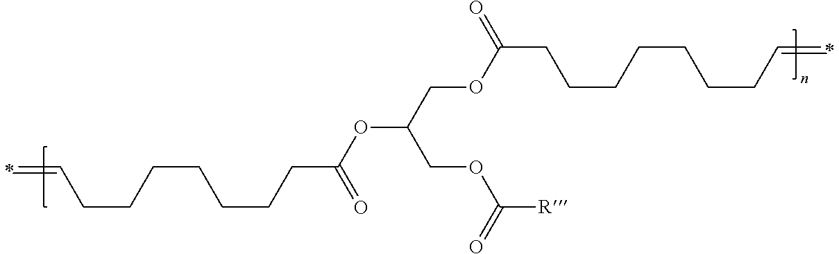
C(CCCCCCC(OC(COC(CCCCCCCC=C)=O)COC([R])=O)=O)C=C
